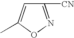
C1=C(C)ON=C1[CN]
